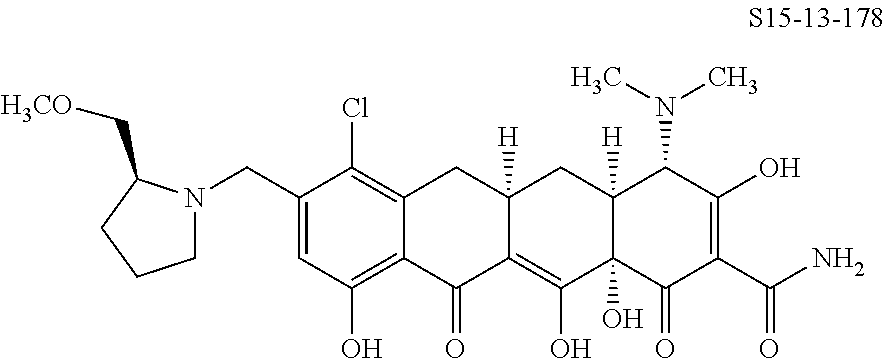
N1(CC2=CC(O)=C3C(=C2Cl)CC2([H])C(=C(O)C4(O)C([H])(C2)C(N(C)C)C(O)=C(C(N)=O)C4=O)C3=O)CCCC1C[H3CO]
